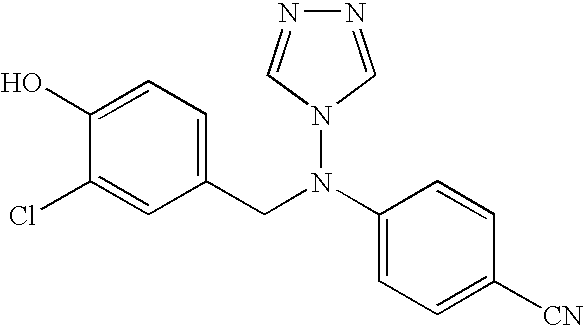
C1(O)=CC=C(CN(C2=CC=C([CN])C=C2)N2C=NN=C2)C=C1Cl
